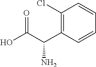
C(C(C1=C(Cl)C=CC=C1)N)(O)=O
